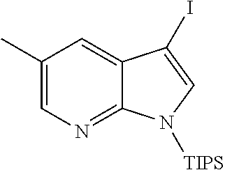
IC1=CN([TIPS])C2=NC=C(C)C=C21
